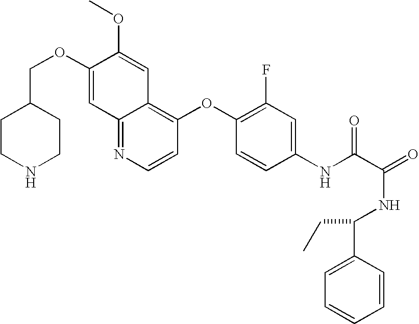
C(OC1=CC2=NC=CC(OC3=C(F)C=C(NC(C(NC(C4=CC=CC=C4)CC)=O)=O)C=C3)=C2C=C1OC)C1CCNCC1
